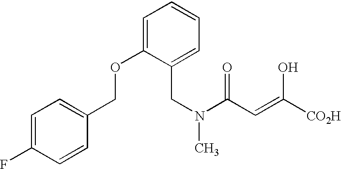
C1=C(F)C=CC(COC2=CC=CC=C2CN(C)C(C=C(O)[CO2H])=O)=C1
